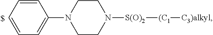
C1=CC=CC=C1N1CCN([S(O)2][(C1][C3)alkyl])CC1
